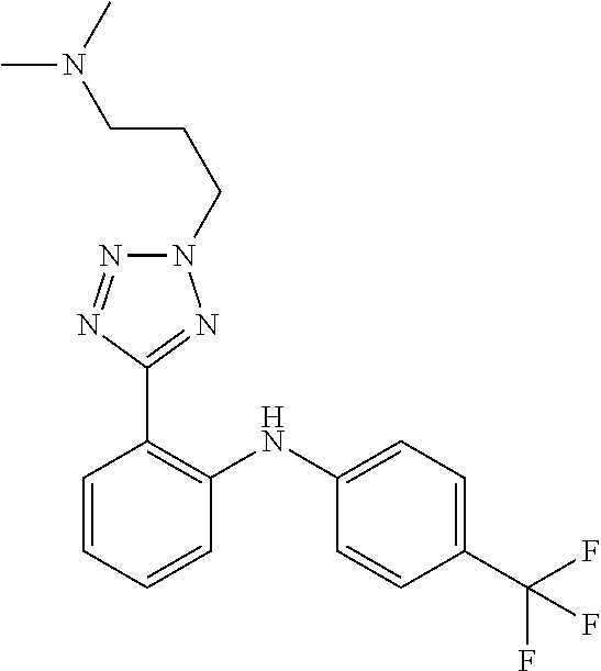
C1=C(NC2=C(C3=NN(CCCN(C)C)N=N3)C=CC=C2)C=CC(C(F)(F)F)=C1
